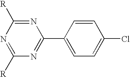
N1=C([R])N=C([R])N=C1C1=CC=C(Cl)C=C1
